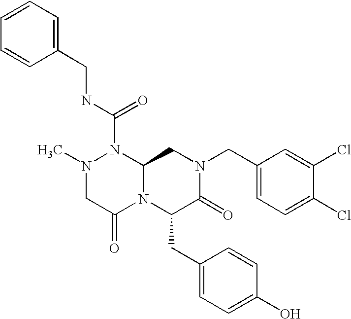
CN1CC(=O)N2C(N1C(NCC1=CC=CC=C1)=O)CN(CC1=CC=C(Cl)C(Cl)=C1)C(=O)C2CC1=CC=C(O)C=C1
